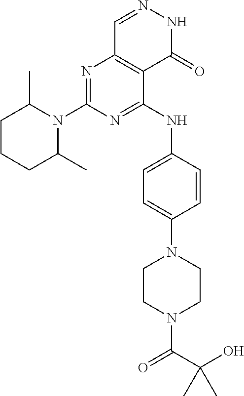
C1CCC(C)N(C2=NC3=C(C(NC4=CC=C(N5CCN(C(C(O)(C)C)=O)CC5)C=C4)=N2)C(=O)NN=C3)C1C
